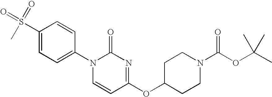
C1(S(=O)(C)=O)=CC=C(N2C=CC(OC3CCN(C(OC(C)(C)C)=O)CC3)=NC2=O)C=C1
